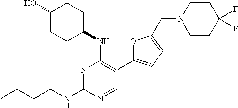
CCCCNC1=NC(NC2CCC(O)CC2)=C(C2=CC=C(CN3CCC(F)(F)CC3)O2)C=N1
